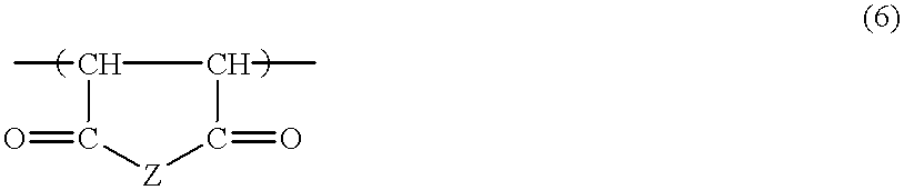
CC1C(C)C(=O)[Z]C1=O
